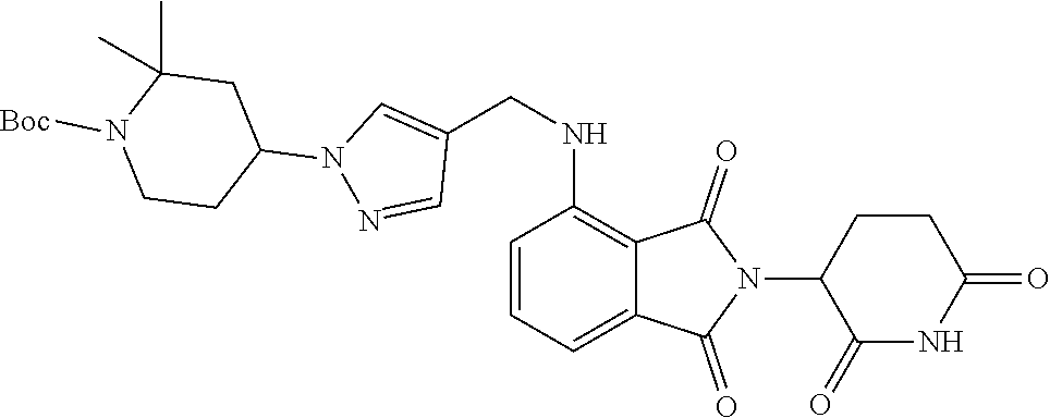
C1(=O)NC(=O)CCC1N1C(=O)C2=C(NCC3=CN(C4CC(C)(C)N([Boc])CC4)N=C3)C=CC=C2C1=O
